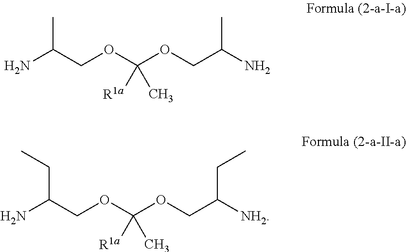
NC(COC(OCC(N)C)([R1a])C)C.NC(COC(OCC([NH2])CC)([R1a])C)CC
